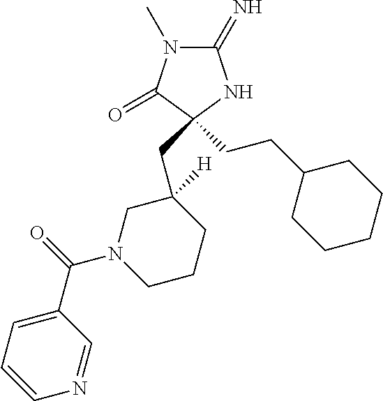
C1(=N)N(C)C(=O)C(CCC2CCCCC2)(CC2([H])CN(C(=O)C3=CC=CN=C3)CCC2)N1
